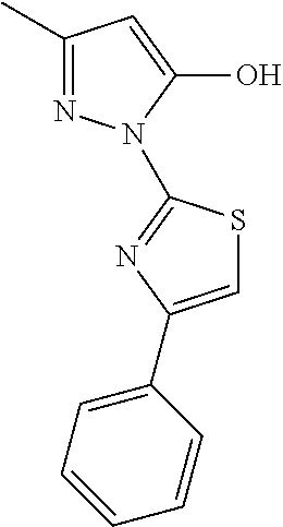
C1(C)=NN(C2=NC(C3=CC=CC=C3)=CS2)C(O)=C1
